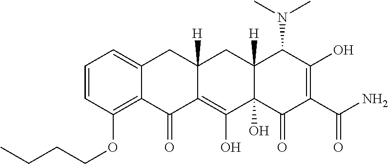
C1=CC(OCCCC)=C2C(=C1)CC1([H])C(=C(O)C3(O)C([H])(C1)C(N(C)C)C(O)=C(C(N)=O)C3=O)C2=O
